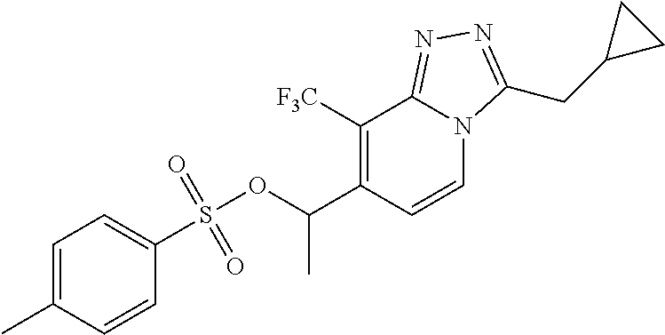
O(C(C1=C([F3C])C2=NN=C(CC3CC3)N2C=C1)C)S(C1=CC=C(C)C=C1)(=O)=O
